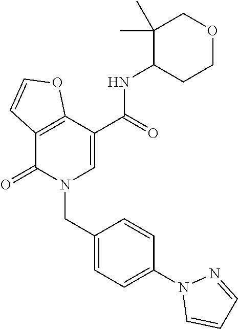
C12=C(C(=O)N(CC3=CC=C(N4C=CC=N4)C=C3)C=C1C(NC1CCOCC1(C)C)=O)C=CO2
